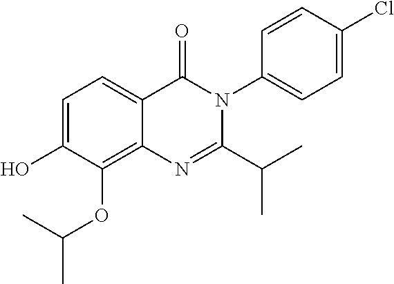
C1=C(O)C(OC(C)C)=C2C(=C1)C(=O)N(C1=CC=C(Cl)C=C1)C(C(C)C)=N2
